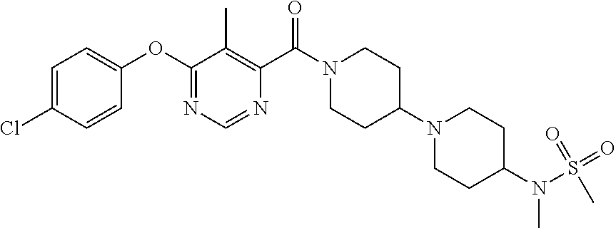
C1(OC2=CC=C(Cl)C=C2)=NC=NC(C(N2CCC(N3CCC(N(C)S(=O)(=O)C)CC3)CC2)=O)=C1C
